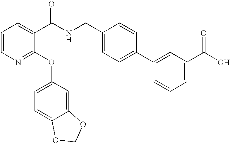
C1=CN=C(OC2=CC=C3C(=C2)OCO3)C(C(NCC2=CC=C(C3=CC(C(O)=O)=CC=C3)C=C2)=O)=C1
